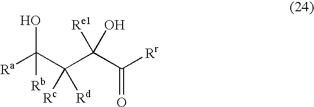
[Ra]C(C(C(C([Rr])=O)(O)[Re1])([Rc])[Rd])(O)[Rb]
